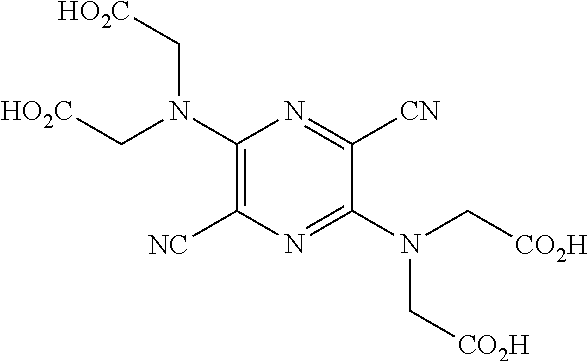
C1(N(C[HO2C])C[HO2C])=C([NC])N=C(N(C[CO2H])C[CO2H])C([CN])=N1
